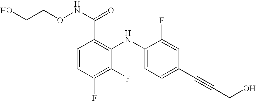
C1=CC(F)=C(F)C(NC2=CC=C(C#CCO)C=C2F)=C1C(NOCCO)=O
